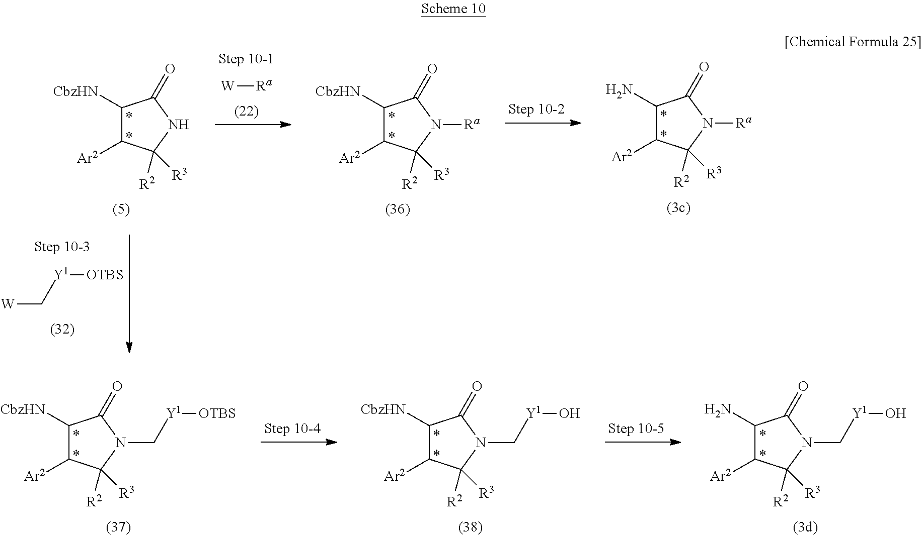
[W][Ra].C1([CbzHN])C([Ar2])C([R2])([R3])N([Ra])C1=O.C1([CbzHN])C([Ar2])C([R2])([R3])NC1=O.C1(N)C([Ar2])C([R2])([R3])N([Ra])C1=O.[W]C[Y1][OTBS].C1([CbzHN])C([Ar2])C([R2])([R3])N(C[Y1][OTBS])C1=O.C1([CbzHN])C([Ar2])C([R2])([R3])N(C[Y1]O)C1=O.C1(N)C([Ar2])C([R2])([R3])N(C[Y1]O)C1=O
